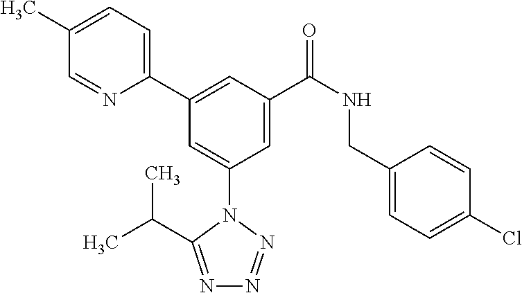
C1(C)=CC=C(C2=CC(C(NCC3=CC=C(Cl)C=C3)=O)=CC(N3C(C(C)C)=NN=N3)=C2)N=C1
